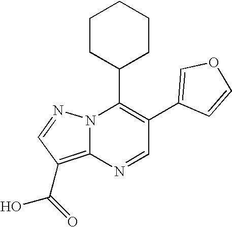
C1(C2=COC=C2)=C(C2CCCCC2)N2C(=C(C(O)=O)C=N2)N=C1
